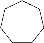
C1CCCCCC1
